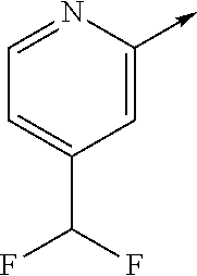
C1=NC(->C)=CC(C(F)F)=C1
